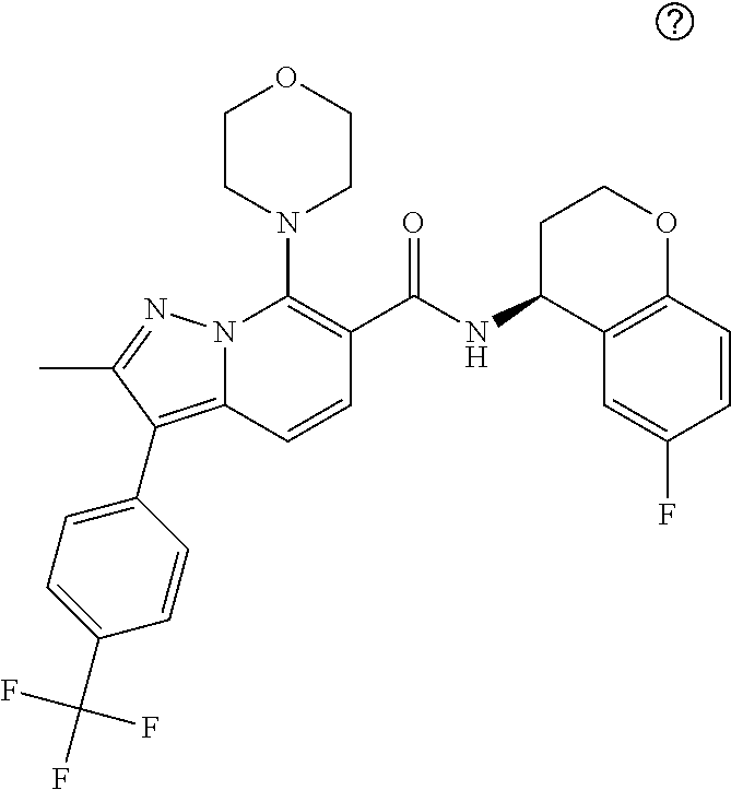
C1N(C2=C(C(NC3C4=C(C=CC(F)=C4)OCC3)=O)C=CC3=C(C4=CC=C(C(F)(F)F)C=C4)C(C)=NN23)CCOC1
